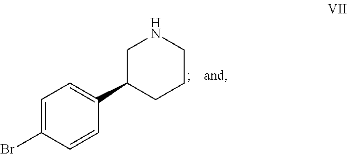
C1NCC(C2=CC=C(Br)C=C2)CC1
